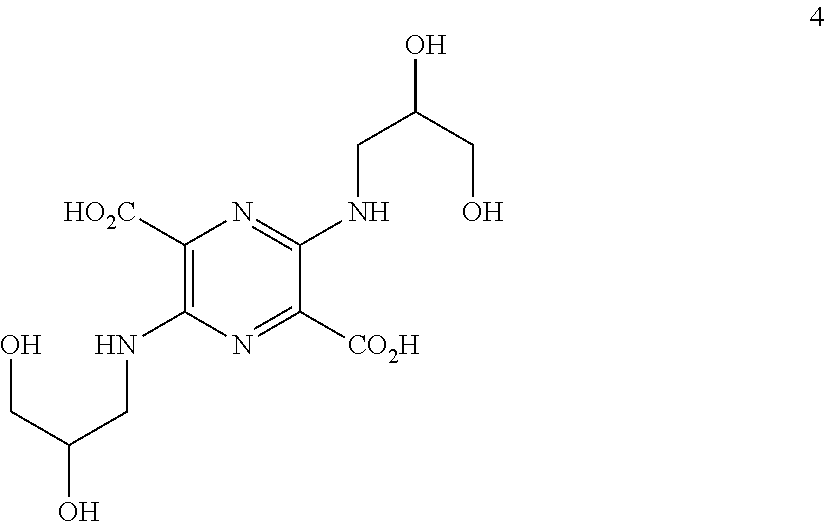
[HO2C]C1=C(NCC(CO)O)N=C([CO2H])C(NCC(CO)O)=N1
